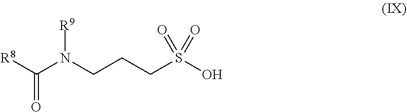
[R8]C(N(CCCS(O)(=O)=O)[R9])=O
